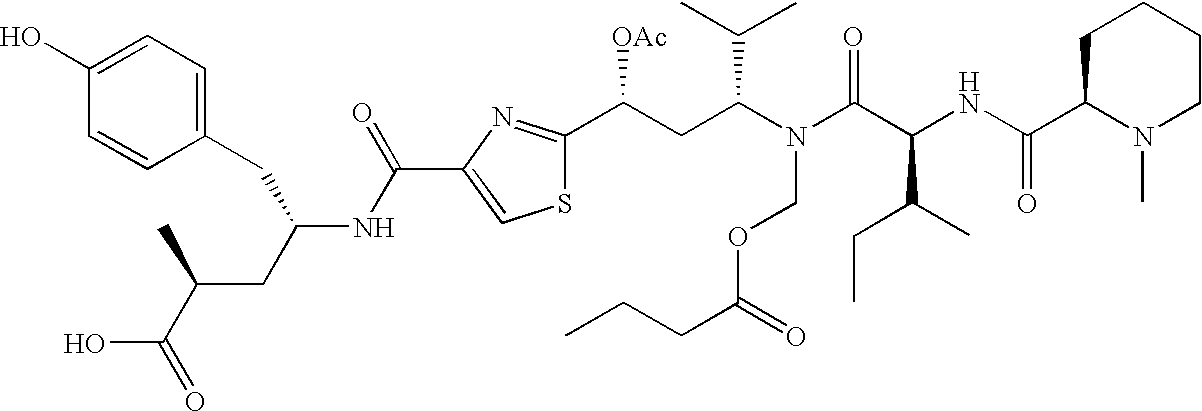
C1CCCC(C(NC(C(N(C(CC(C2=NC(C(NC(CC(C(=O)O)C)CC3=CC=C(O)C=C3)=O)=CS2)[OAc])C(C)C)COC(CCC)=O)=O)C(CC)C)=O)N1C
